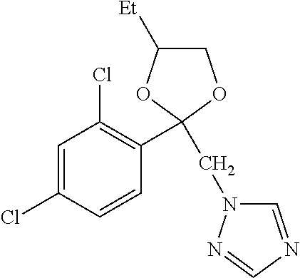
C1C([Et])OC(CN2C=NC=N2)(C2=C(Cl)C=C(Cl)C=C2)O1
